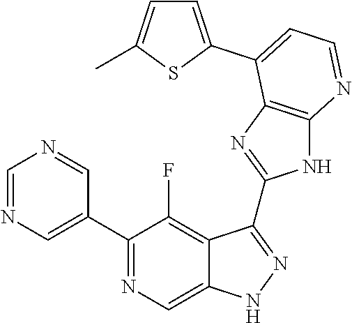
C1=NC=C(C2=NC=C3C(=C2F)C(C2=NC4=C(N2)N=CC=C4C2=CC=C(C)S2)=NN3)C=N1
